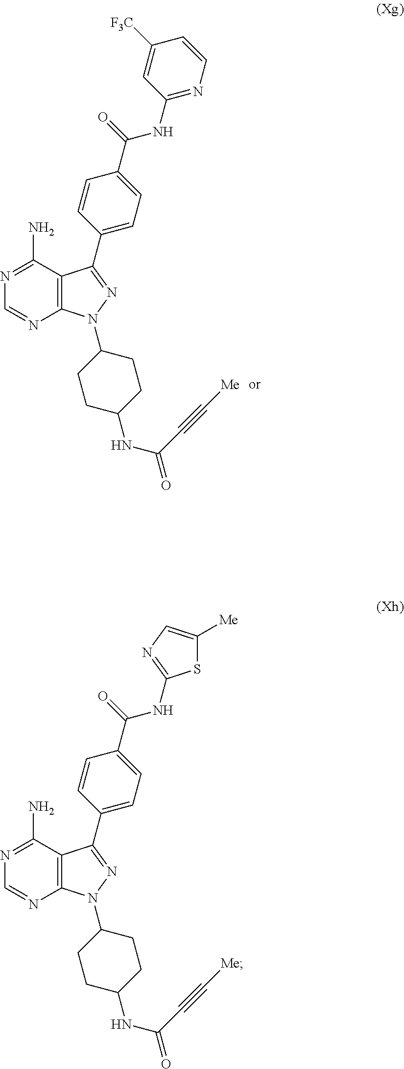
C12=C(C(N)=NC=N1)C(C1=CC=C(C(=O)NC3=NC=C([Me])S3)C=C1)=NN2C1CCC(NC(C#C[Me])=O)CC1.C12=C(C(N)=NC=N1)C(C1=CC=C(C(=O)NC3=NC=CC([F3C])=C3)C=C1)=NN2C1CCC(NC(C#C[Me])=O)CC1
